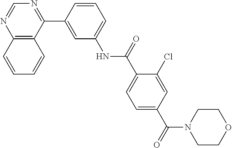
C12=C(C(C3=CC(NC(C4=CC=C(C(=O)N5CCOCC5)C=C4Cl)=O)=CC=C3)=NC=N1)C=CC=C2
